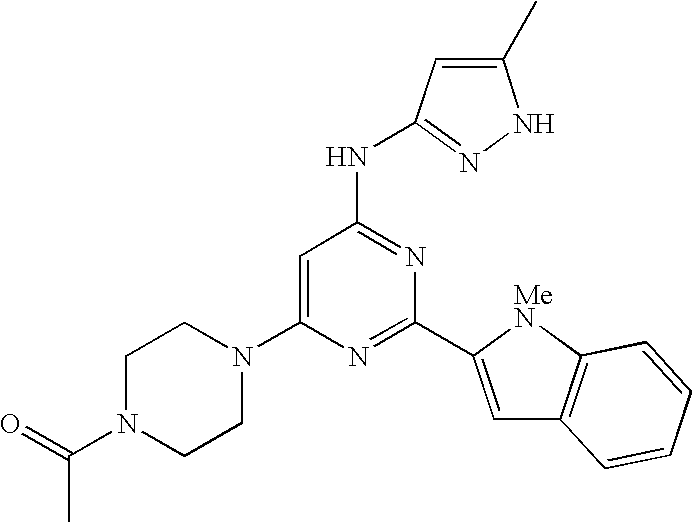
C1(C)=CC(NC2=NC(C3=CC4=C([MeN]3)C=CC=C4)=NC(N3CCN(C(=O)C)CC3)=C2)=NN1
